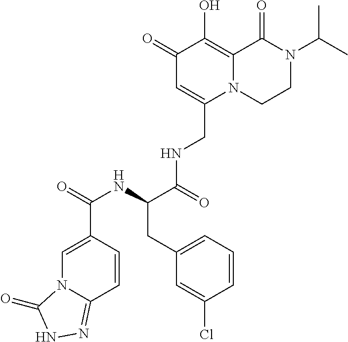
C1(=O)C=C(CNC(C(NC(=O)C2=CN3C(=NNC3=O)C=C2)CC2=CC=CC(Cl)=C2)=O)N2C(=C1O)C(=O)N(C(C)C)CC2
